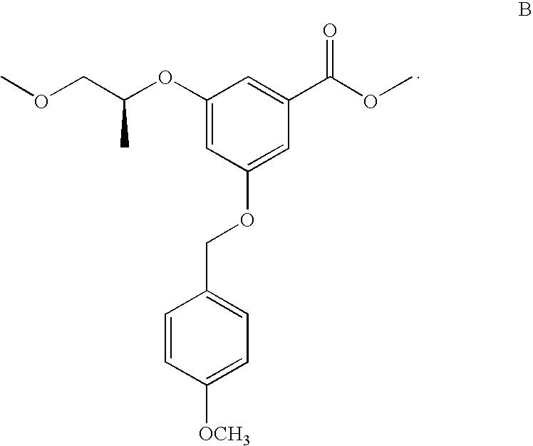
COCC(OC1=CC(OCC2=CC=C([OCH3])C=C2)=CC(C(OC)=O)=C1)C
